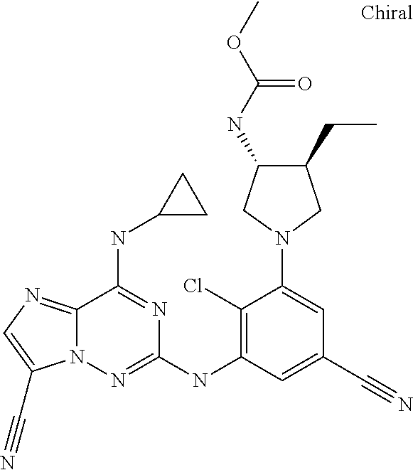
N1(C2=CC(C#N)=CC(NC3=NN4C(=NC=C4C#N)C(NC4CC4)=N3)=C2Cl)CC(CC)C(NC(OC)=O)C1
